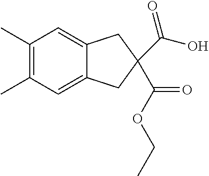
C1(C)=C(C)C=C2C(=C1)CC(C(OCC)=O)(C(O)=O)C2
